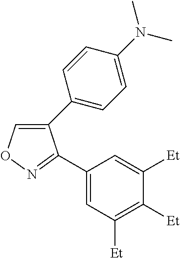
C1(C2=CC=C(N(C)C)C=C2)=CON=C1C1=CC([Et])=C([Et])C([Et])=C1
